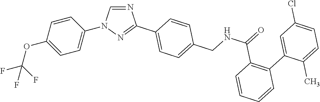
C1=C(OC(F)(F)F)C=CC(N2C=NC(C3=CC=C(CNC(=O)C4=C(C5=CC(Cl)=CC=C5C)C=CC=C4)C=C3)=N2)=C1
